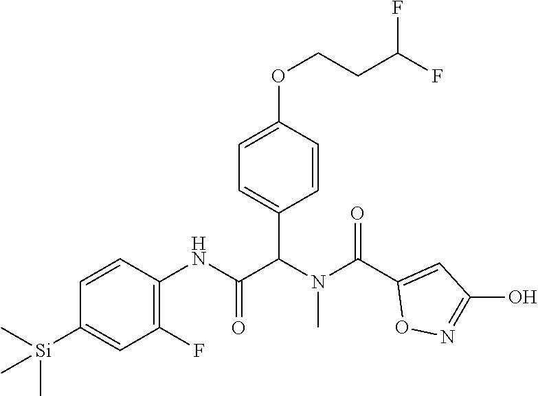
C1=CC(NC(=O)C(N(C(C2=CC(O)=NO2)=O)C)C2=CC=C(OCCC(F)F)C=C2)=C(F)C=C1[Si](C)(C)C
